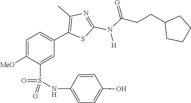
C(C1CCCC1)CC(N(C1=NC(C)=C(C2=CC=C([MeO])C(S(=O)(NC3=CC=C(O)C=C3)=O)=C2)S1)[H])=O
